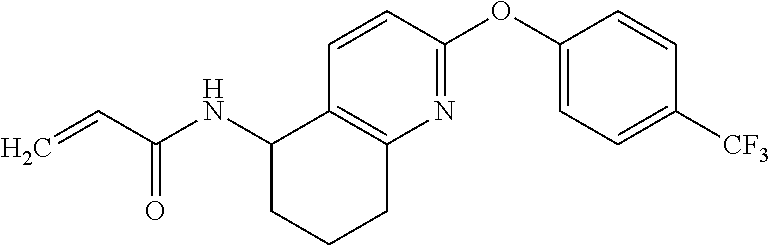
C1(NC(C=C)=O)CCCC2=C1C=CC(OC1=CC=C([CF3])C=C1)=N2
